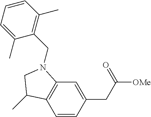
C1=CC(CC(=O)[OMe])=CC2=C1C(C)CN2CC1=C(C)C=CC=C1C
